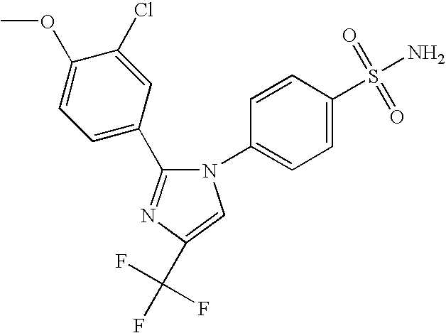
C1(C2=NC(C(F)(F)F)=CN2C2=CC=C(S(=O)(=O)N)C=C2)=CC=C(OC)C(Cl)=C1
